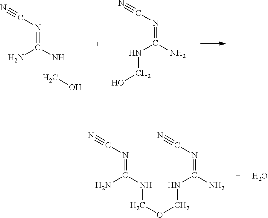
N#CN=C(NCO)N.N#CN=C(N)NCO.N#CN=C(NCOCNC(=NC#N)N)N.O
